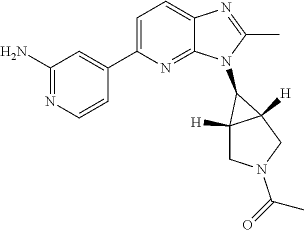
C1=C2C(=NC(C3=CC(N)=NC=C3)=C1)N(C1C3([H])C1([H])CN(C(=O)C)C3)C(C)=N2
